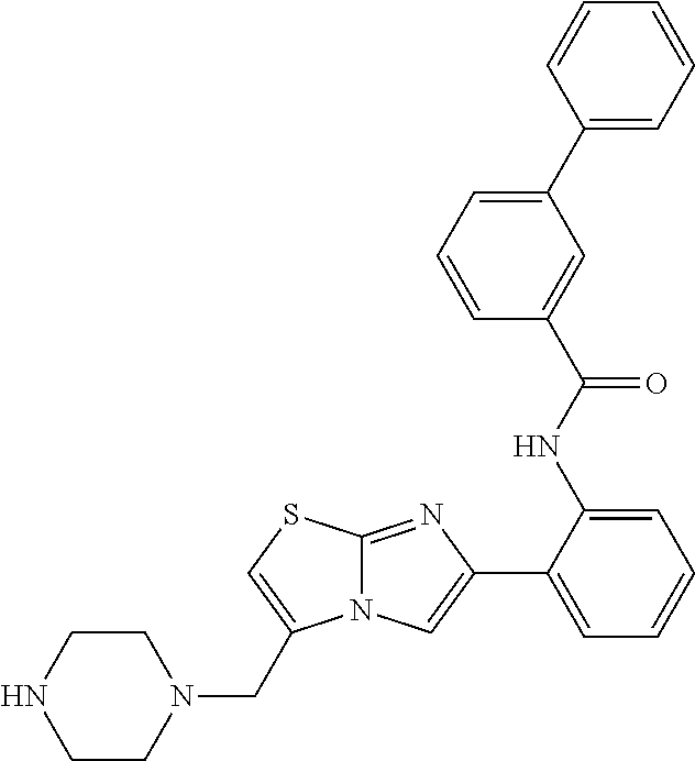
C12=NC(C3=CC=CC=C3NC(C3=CC(C4=CC=CC=C4)=CC=C3)=O)=CN1C(CN1CCNCC1)=CS2
